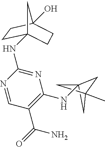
C1C2(C)CC1(NC1=C(C(N)=O)C=NC(NC34CCC(O)(CC3)C4)=N1)C2
